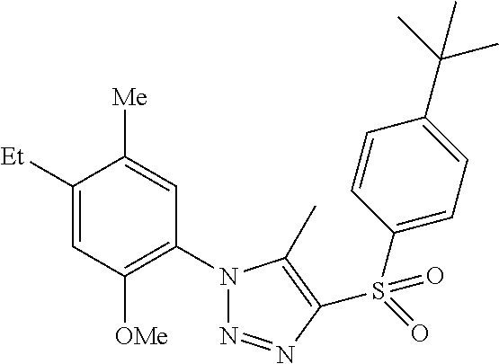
C1([Et])=CC([OMe])=C(N2N=NC(S(=O)(C3=CC=C(C(C)(C)C)C=C3)=O)=C2C)C=C1[Me]
